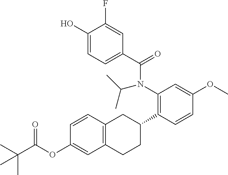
C1(O)=CC=C(C(N(C2=C(C3CC4=C(CC3)C=C(OC(C(C)(C)C)=O)C=C4)C=CC(OC)=C2)C(C)C)=O)C=C1F
